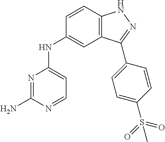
N1=C(N)N=CC=C1NC1=CC2=C(C=C1)NN=C2C1=CC=C(S(=O)(=O)C)C=C1
